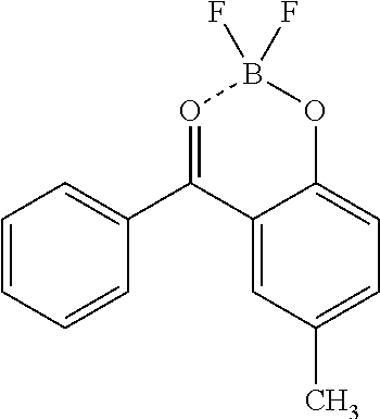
C12=CC(C)=CC=C1OB(F)(F)O=C2C1=CC=CC=C1
